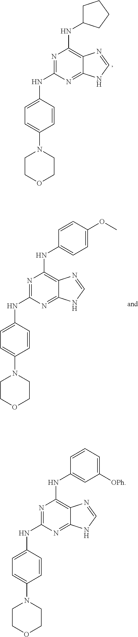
N(C1=C2C(=NC(NC3=CC=C(N4CCOCC4)C=C3)=N1)NC=N2)C1CCCC1.N(C1=C2C(=NC(NC3=CC=C(N4CCOCC4)C=C3)=N1)NC=N2)C1=CC=C(OC)C=C1.N(C1=C2C(=NC(NC3=CC=C(N4CCOCC4)C=C3)=N1)NC=N2)C1=CC([OPh])=CC=C1
